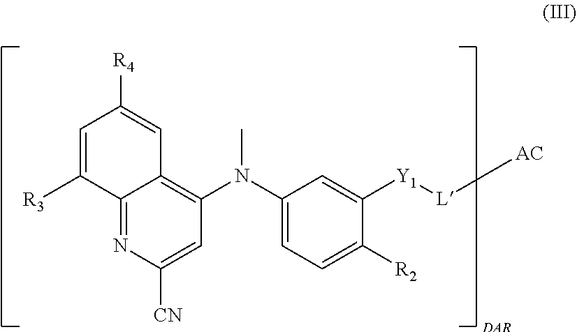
C1=C([R3])C2=NC([CN])=CC(N(C3=CC=C([R2])C([Y1][L][AC])=C3)C)=C2C=C1[R4]
